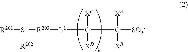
[S+]([R201])([R202])[R203][L1]C(C([SO3-])([XA])[XB])([XC])[XD]
